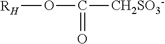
[RH]OC(=O)[CH2SO3-]
